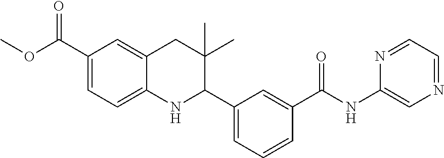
O(C(C1=CC=C2C(=C1)CC(C)(C)C(C1=CC=CC(C(NC3=CN=CC=N3)=O)=C1)N2)=O)C
